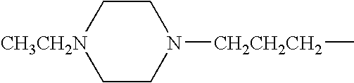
C1CN([CH2CH2CH2]C)CC[CH3CH2N]1
